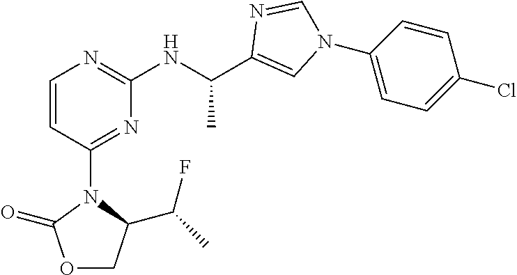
C1=CC(N2C(=O)OCC2C(C)F)=NC(NC(C2=CN(C3=CC=C(Cl)C=C3)C=N2)C)=N1
